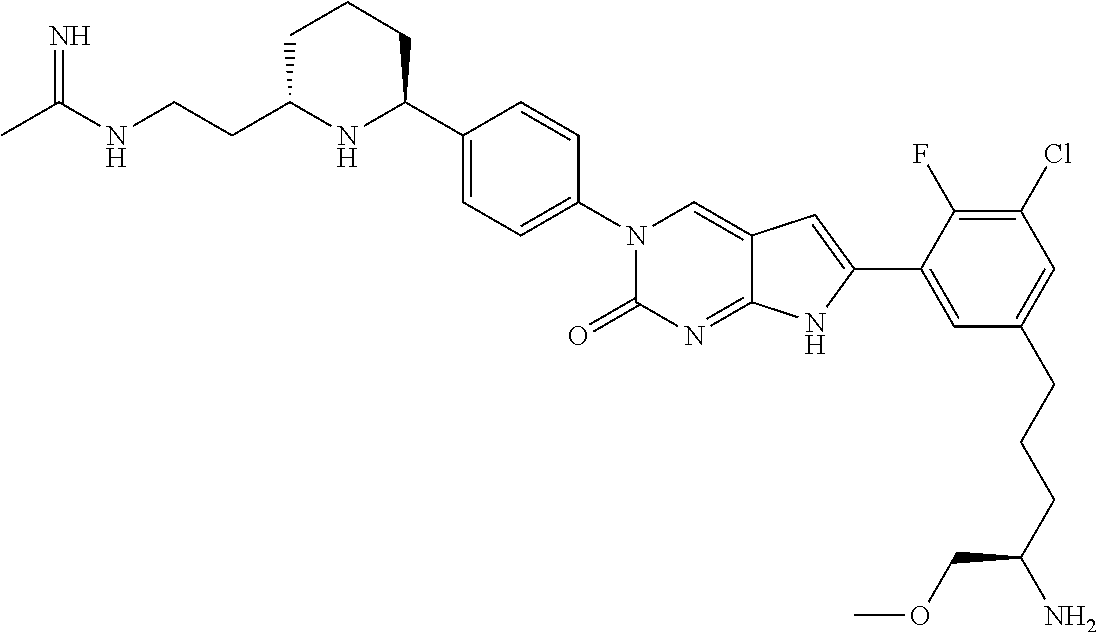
CC(NCCC1NC(C2=CC=C(N3C(=O)N=C4C(=C3)C=C(C3=CC(CCCC(N)COC)=CC(Cl)=C3F)N4)C=C2)CCC1)=N
